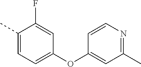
O(C1=CC(C)=NC=C1)C1=CC=C(C)C(F)=C1
